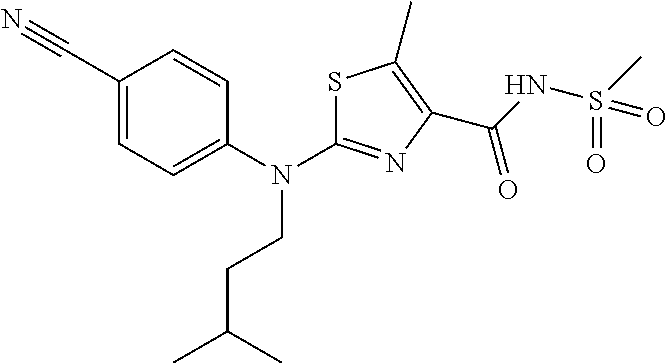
C1(C#N)=CC=C(N(CCC(C)C)C2=NC(C(=O)NS(C)(=O)=O)=C(C)S2)C=C1
